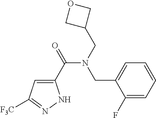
C1(C(=O)N(CC2COC2)CC2=CC=CC=C2F)=CC([F3C])=NN1
